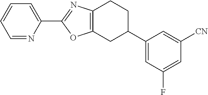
C1=NC(C2=NC3=C(O2)CC(C2=CC(F)=CC([CN])=C2)CC3)=CC=C1
